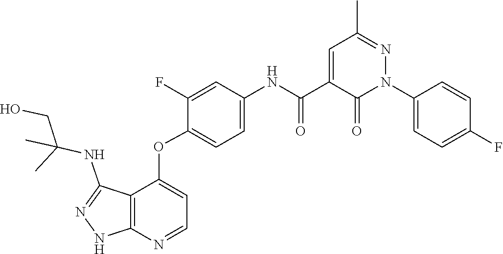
N1=C(C)C=C(C(NC2=CC=C(OC3=CC=NC4=C3C(NC(CO)(C)C)=NN4)C(F)=C2)=O)C(=O)N1C1=CC=C(F)C=C1
